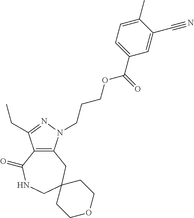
C12=C(N(CCCOC(C3=CC=C(C)C(C#N)=C3)=O)N=C1CC)CC1(CNC2=O)CCOCC1
